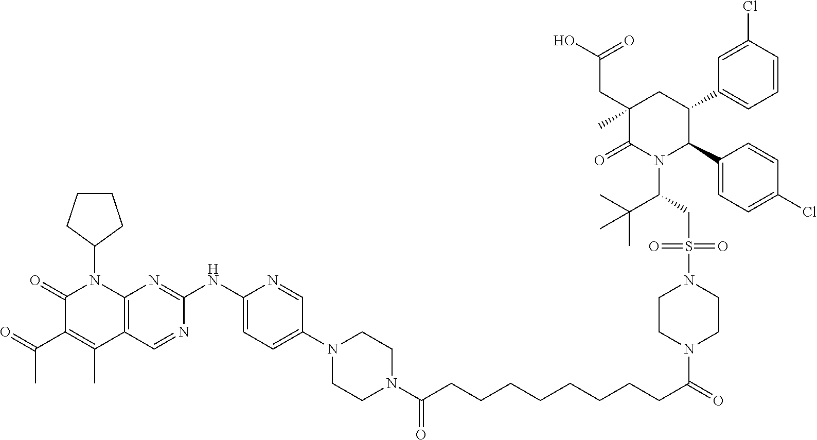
C1(=O)C(C(C)=O)=C(C)C2=C(N1C1CCCC1)N=C(NC1=CC=C(N3CCN(C(CCCCCCCCC(=O)N4CCN(S(CC(N5C(=O)C(CC(O)=O)(C)CC(C6=CC=CC(Cl)=C6)C5C5=CC=C(Cl)C=C5)C(C)(C)C)(=O)=O)CC4)=O)CC3)C=N1)N=C2
